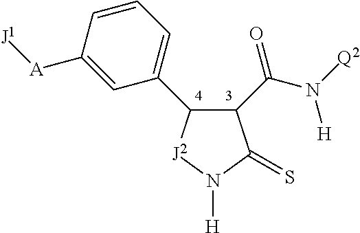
C1(C(N([Q2])[H])=O)C(C2=CC=CC([A][J1])=C2)[J2]N([H])C1=S
